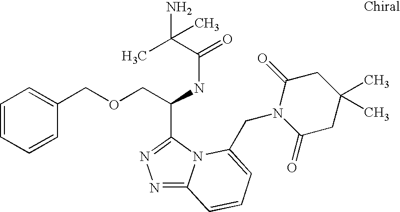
C(C(NC(=O)C(C)(N)C)C1=NN=C2N1C(CN1C(=O)CC(C)(C)CC1=O)=CC=C2)OCC1=CC=CC=C1
